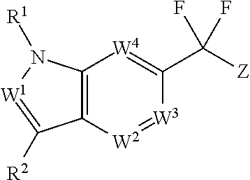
C12=C([W2]=[W3]C(C([Z])(F)F)=[W4]1)C([R2])=[W1]N2[R1]
